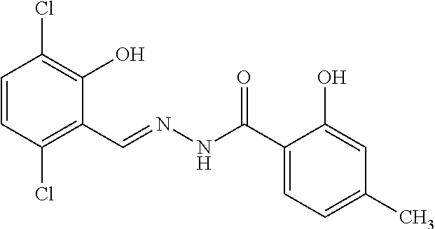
C1=CC(Cl)=C(C=NNC(=O)C2=CC=C(C)C=C2O)C(O)=C1Cl
